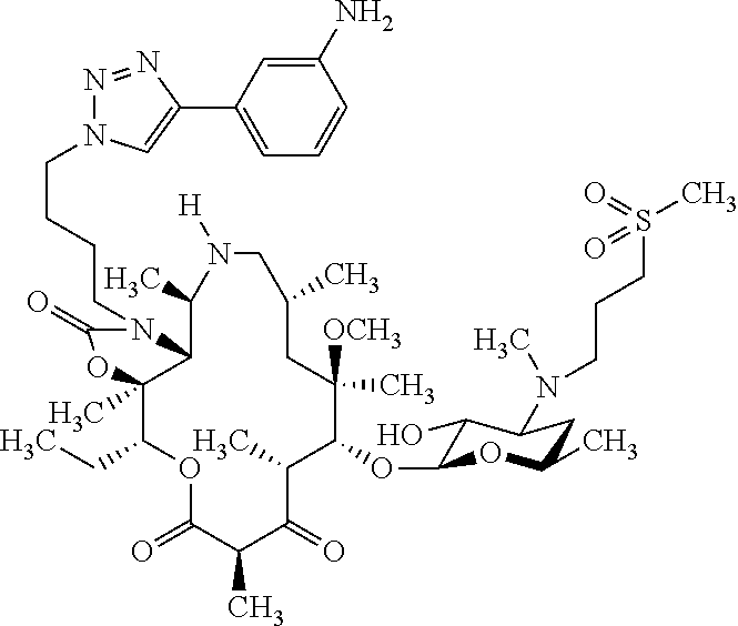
C1(OC2C(O)C(N(C)CCCS(C)(=O)=O)CC(C)O2)C([OCH3])(C)CC(C)CN([H])C(C)C2C(C)(C(CC)OC(=O)C(C)C(=O)C1C)OC(=O)N2CCCCN1N=NC(C2=CC=CC(N)=C2)=C1
